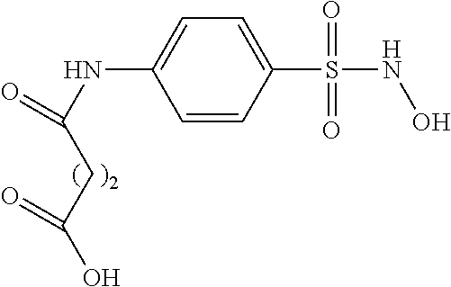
C1(S(NO)(=O)=O)=CC=C(NC(=O)CC(O)=O)C=C1
